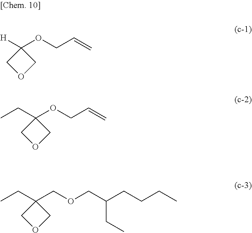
[H]C1(OCC=C)COC1.C(C1(OCC=C)COC1)C.C(C1(COCC(CCCC)CC)COC1)C
